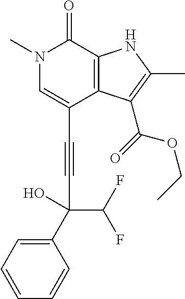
C(C1=CN(C)C(=O)C2=C1C(C(=O)OCC)=C(C)N2)#CC(O)(C(F)F)C1=CC=CC=C1
